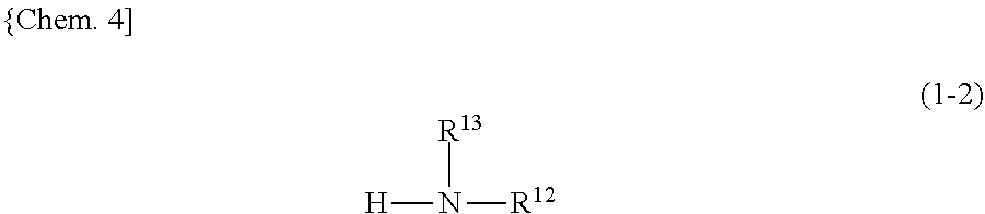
[R13]N([H])[R12]
